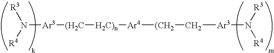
N([Ar3][(H2C][H2C)n][Ar4][(CH2]C[Ar3]N([R4])[R3])([R4])[R3]
